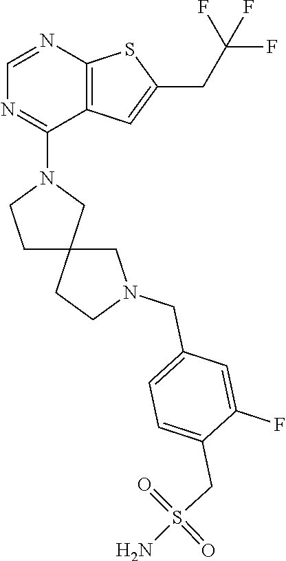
C1=NC2=C(C(N3CCC4(C3)CCN(CC3=CC=C(CS(N)(=O)=O)C(F)=C3)C4)=N1)C=C(CC(F)(F)F)S2
